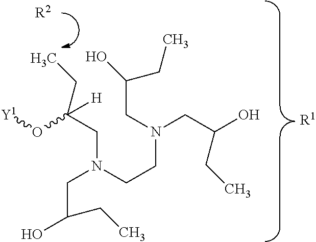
OC(CN(CCN(CC(O)CC)CC(CC)O)CC(O[Y1])([H])CC)CC.[R2].[R1]
